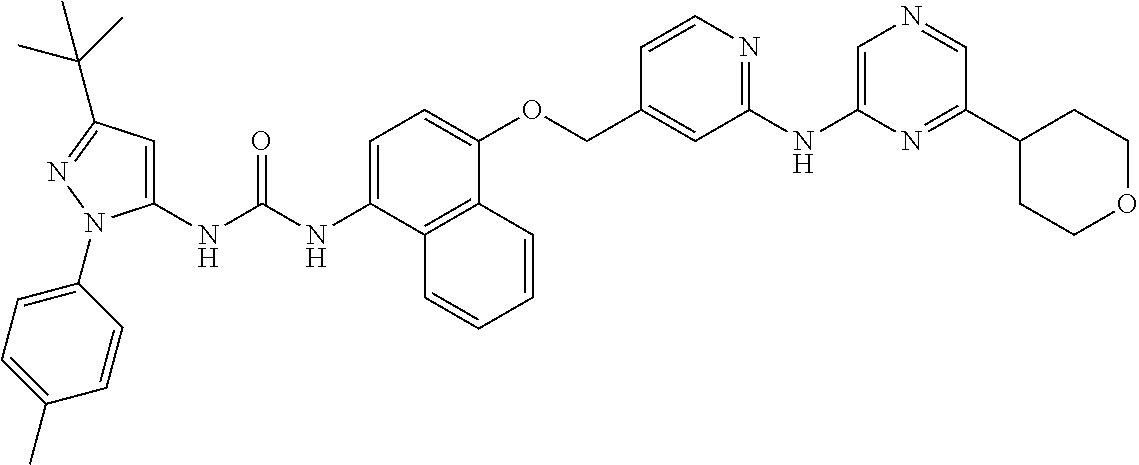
N(C(NC1=CC(C(C)(C)C)=NN1C1=CC=C(C)C=C1)=O)C1=CC=C(OCC2=CC(NC3=CN=CC(C4CCOCC4)=N3)=NC=C2)C2=C1C=CC=C2
